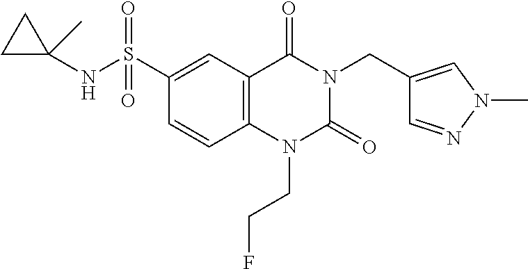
N(S(=O)(=O)C1=CC2=C(C=C1)N(CCF)C(=O)N(CC1=CN(C)N=C1)C2=O)C1(C)CC1
